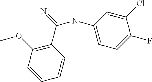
N(C1=CC=C(F)C(Cl)=C1)C(=N)C1=C(OC)C=CC=C1
